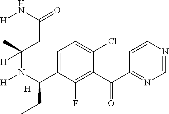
C1=NC=CC(C(C2=C(F)C(C(N([H])C(C)(CC(=O)N[H])[H])CC)=CC=C2Cl)=O)=N1.[H]
